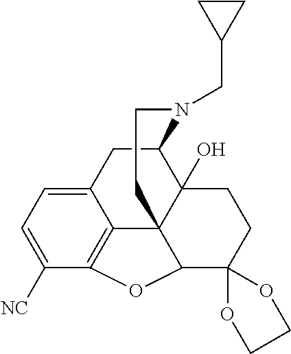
C12CC3=CC=C([NC])C4=C3C3(C1(O)CCC1(C3O4)OCCO1)CCN2CC1CC1
